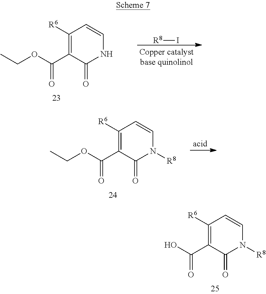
C1([R6])=C(C(OCC)=O)C(=O)NC=C1.[R8]I.C1([R6])=C(C(OCC)=O)C(=O)N([R8])C=C1.C1([R6])=C(C(O)=O)C(=O)N([R8])C=C1
